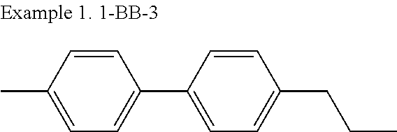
C1=CC(C)=CC=C1C1=CC=C(CCC)C=C1
